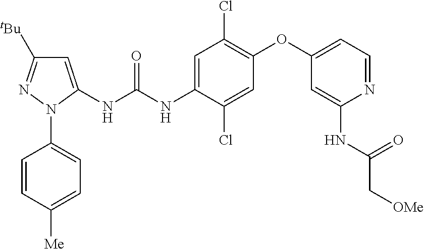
C1=C(NC(NC2=CC(Cl)=C(OC3=CC=NC(NC(C[OMe])=O)=C3)C=C2Cl)=O)N(C2=CC=C([Me])C=C2)N=C1[tBu]
